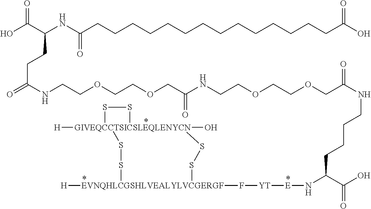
C(CCC(C(O)=O)N[E][YT]F[EVNQHLCGSHLVEALYLVCGERGF]1([H])SS[GIVEQCCTSICSLEQLENYCN]2([H])(O)(SS1)SS2)CNC(COCCOCCNC(COCCOCCNC(=O)CCC(C(O)=O)NC(CCCCCCCCCCCCCCC(O)=O)=O)=O)=O
